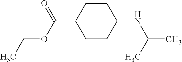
C1CC(NC(C)C)CCC1C(OCC)=O
